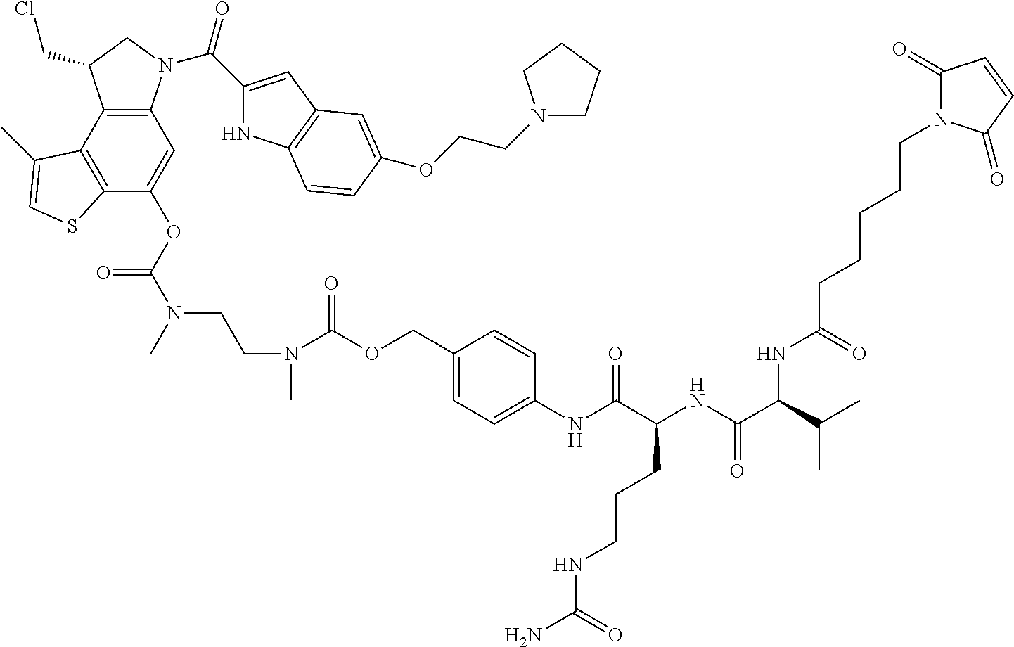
C12=C(C(OC(N(C)CCN(C)C(OCC3=CC=C(NC(C(NC(C(C(C)C)NC(CCCCCN4C(=O)C=CC4=O)=O)=O)CCCNC(N)=O)=O)C=C3)=O)=O)=CC3=C1C(CCl)CN3C(C1=CC3=C(N1)C=CC(OCCN1CCCC1)=C3)=O)SC=C2C
